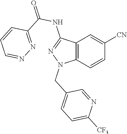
C12=C(C=CC([CN])=C1)N(CC1=CC=C([CF3])N=C1)N=C2NC(=O)C1=NN=CC=C1
